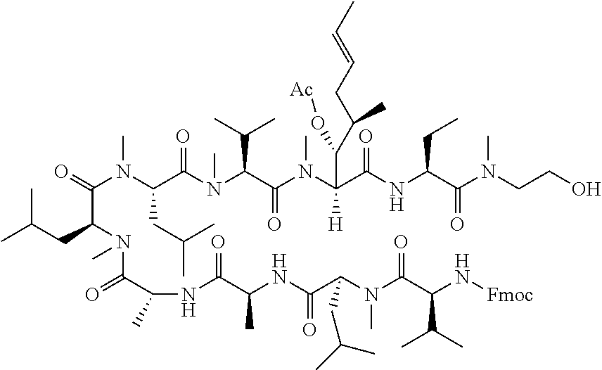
CC(CC(C(N(C)C(CC(C)C)C(N(C(C(C)C)C(=O)N(C)C(C(=O)NC(CC)C(=O)N(CCO)C)(C(C(CC=CC)C)O[Ac])[H])C)=O)=O)N(C(C(NC(C(C)NC(=O)C(N(C)C(=O)C(C(C)C)N[Fmoc])CC(C)C)=O)C)=O)C)C
